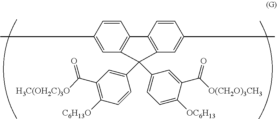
C1=CC(C)=CC2=C1C1=C(C=C(C)C=C1)C2(C1=CC(C([H3C(OH2C)3O])=O)=C([C6H13O])C=C1)C1=CC=C([OC6H13])C(C([O(CH2O)3CH3])=O)=C1
